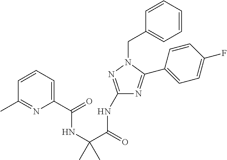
C1(NC(=O)C(NC(=O)C2=CC=CC(C)=N2)(C)C)=NN(CC2=CC=CC=C2)C(C2=CC=C(F)C=C2)=N1
